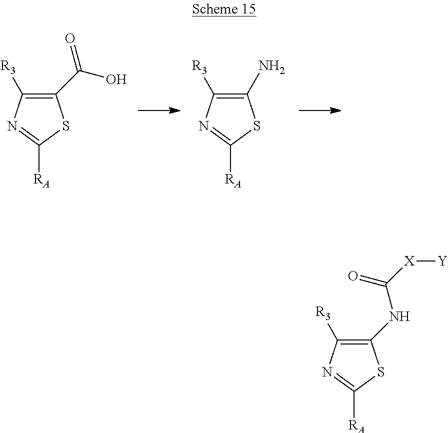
C1(C(O)=O)=C([R3])N=C([RA])S1.C1(N)=C([R3])N=C([RA])S1.C1(NC([X][Y])=O)=C([R3])N=C([RA])S1
